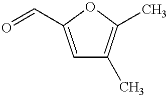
C1=C(C=O)OC(C)=C1C
